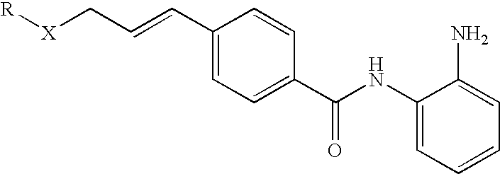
[R][X]CC=CC1=CC=C(C(NC2=CC=CC=C2N)=O)C=C1
